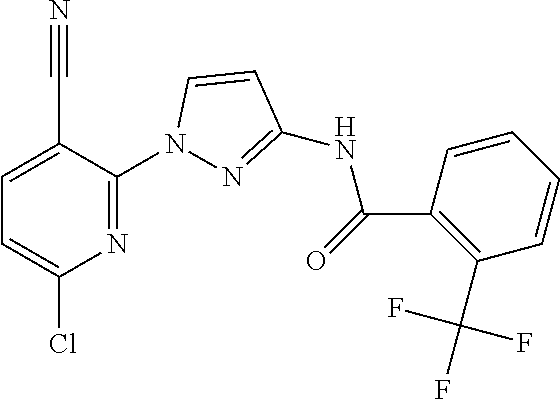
C1=C(C#N)C(N2N=C(NC(C3=C(C(F)(F)F)C=CC=C3)=O)C=C2)=NC(Cl)=C1
